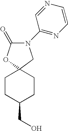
C1(=O)OC2(CN1C1=NC=CN=C1)CCC(CO)CC2
